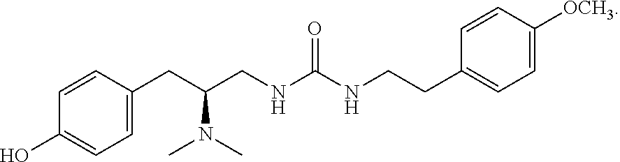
C1=CC(CC(N(C)C)CNC(NCCC2=CC=C([OCH3])C=C2)=O)=CC=C1O
